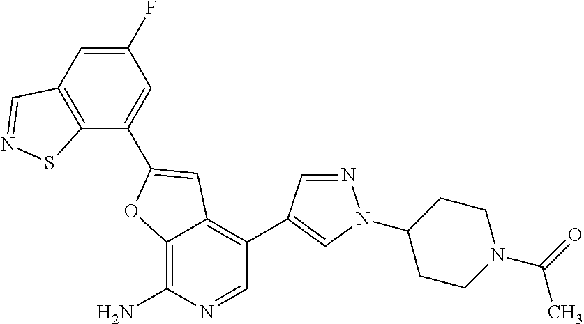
C12=C(N)N=CC(C3=CN(C4CCN(C(=O)C)CC4)N=C3)=C1C=C(C1=CC(F)=CC3=C1SN=C3)O2
